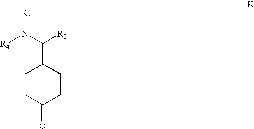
C1CC(=O)CCC1C([R2])N([R4])[R3]
